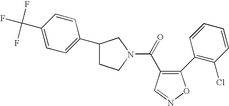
C(=O)(C1=C(C2=C(Cl)C=CC=C2)ON=C1)N1CCC(C2=CC=C(C(F)(F)F)C=C2)C1
